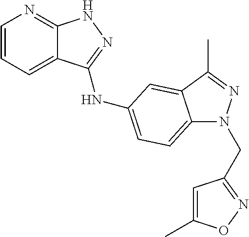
C1=CC=C2C(=N1)NN=C2NC1=CC=C2N(CC3=NOC(C)=C3)N=C(C)C2=C1
